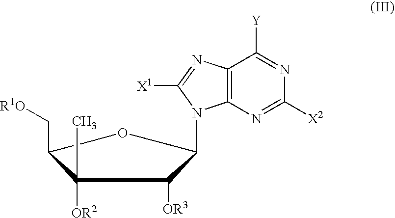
C1([OR2])(C)C(C[R1O])OC(N2C3=C(C([Y])=NC([X2])=N3)N=C2[X1])C1[OR3]
